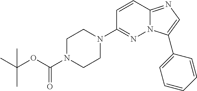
N1(C2=NN3C(=NC=C3C3=CC=CC=C3)C=C2)CCN(C(OC(C)(C)C)=O)CC1
